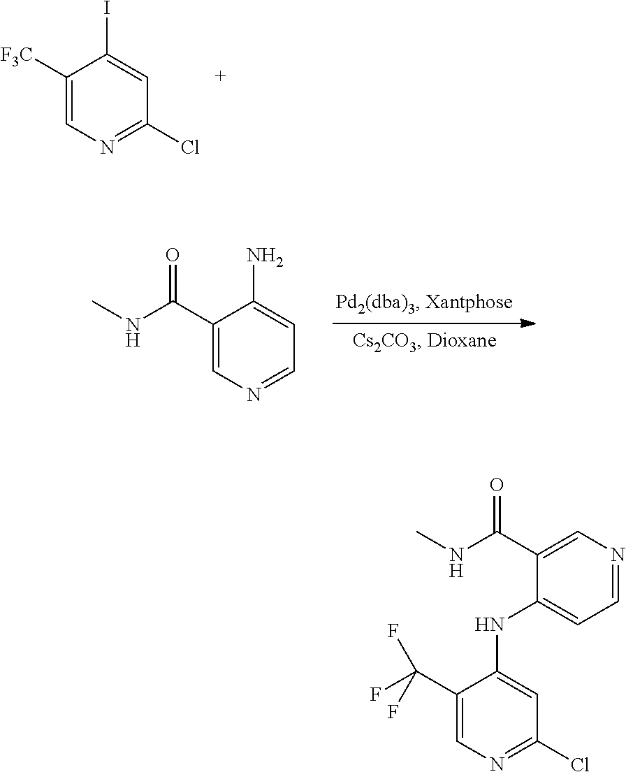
C1([F3C])=CN=C(Cl)C=C1I.C1(C(NC)=O)=CN=CC=C1N.C1(C(NC)=O)=CN=CC=C1NC1=CC(Cl)=NC=C1C(F)(F)F
